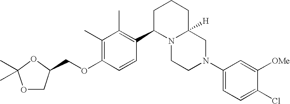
C1(C)=C(OCC2COC(C)(C)O2)C=CC(C2N3C([H])(CCC2)CN(C2=CC=C(Cl)C([OMe])=C2)CC3)=C1C
